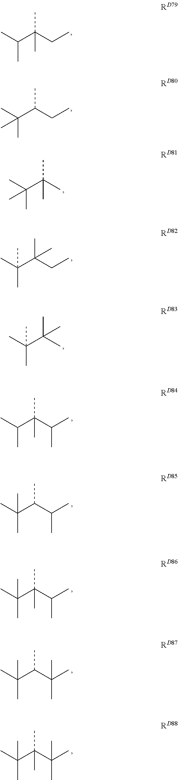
CC(C(CC)(C)C)C.CC(C(CC)C)(C)C.CC(C(C)(C)C)(C)C.CC(C(CC)(C)C)(C)C.CC(C(C)(C)C)(C)C.CC(C(C(C)C)(C)C)C.CC(C(C(C)C)C)(C)C.CC(C(C(C)C)(C)C)(C)C.CC(C(C(C)(C)C)C)(C)C.CC(C(C(C)(C)C)(C)C)(C)C
